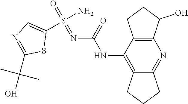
C1(NC(=O)N=S(=O)(N)C2=CN=C(C(O)(C)C)S2)=C2CCCC2=NC2=C1CCC2O
